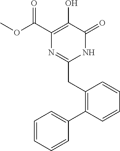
C1(C(OC)=O)=C(O)C(=O)NC(CC2=C(C3=CC=CC=C3)C=CC=C2)=N1
